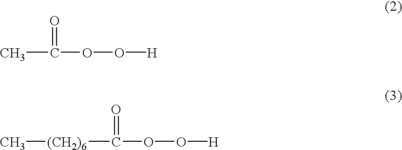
CC(OO[H])=O.C(OO[H])(=O)[(CH2)6]C
